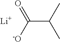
C(C(C)C)(=O)[-O].[Li]
